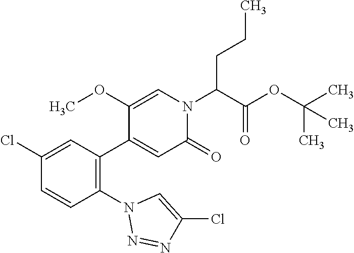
C1(Cl)=CC(C2=CC(=O)N(C(C(OC(C)(C)C)=O)CCC)C=C2OC)=C(N2N=NC(Cl)=C2)C=C1
